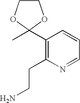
C1(C2(C)OCCO2)=C(CCN)N=CC=C1
